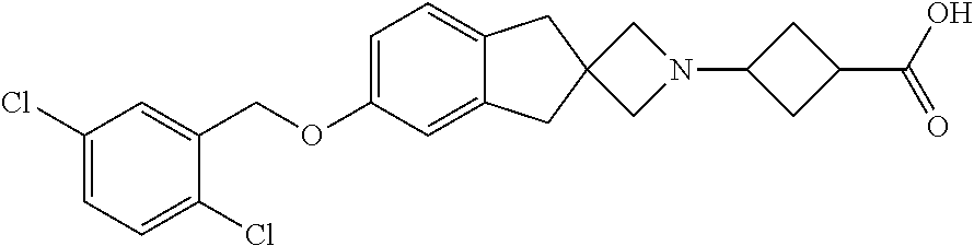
C1=C(OCC2=CC(Cl)=CC=C2Cl)C=C2C(=C1)CC1(C2)CN(C2CC(C(O)=O)C2)C1
